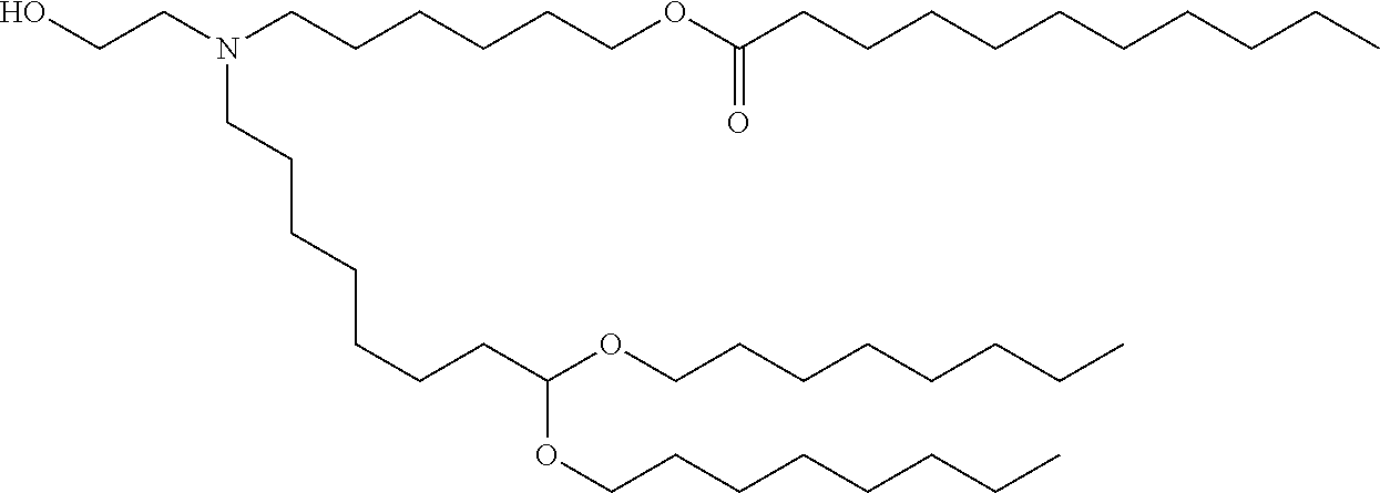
OCCN(CCCCCCOC(CCCCCCCCCC)=O)CCCCCCCC(OCCCCCCCC)OCCCCCCCC
